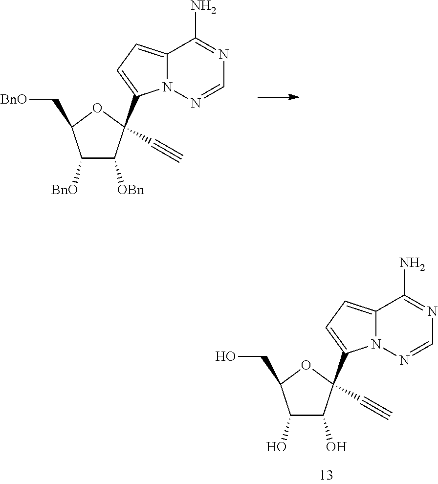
C1=NN2C(=CC=C2C2(C#C)C([OBn])C([BnO])C(C[BnO])O2)C(N)=N1.C1=NN2C(=CC=C2C2(C#C)C(O)C(O)C(CO)O2)C(N)=N1
